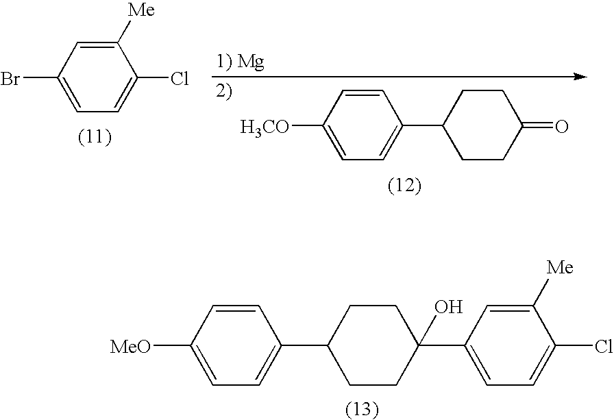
C1=C(Br)C=C([Me])C(Cl)=C1.C1=C([H3CO])C=CC(C2CCC(=O)CC2)=C1.C1=C([MeO])C=CC(C2CCC(C3=CC=C(Cl)C([Me])=C3)(O)CC2)=C1
